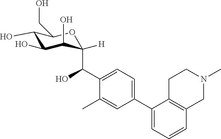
C1(O)C(O)C(O)C(C(C2=CC=C(C3=CC=CC4=C3CCN(C)C4)C=C2C)O)([H])OC1CO
